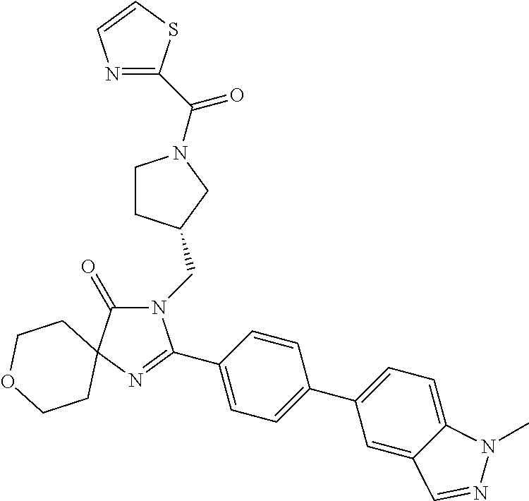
N1(CC2CCN(C(=O)C3=NC=CS3)C2)C(=O)C2(N=C1C1=CC=C(C3=CC=C4C(=C3)C=NN4C)C=C1)CCOCC2
